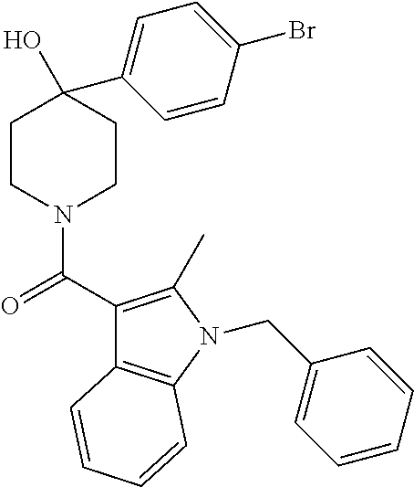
C1CN(C(C2=C(C)N(CC3=CC=CC=C3)C3=C2C=CC=C3)=O)CCC1(O)C1=CC=C(Br)C=C1
